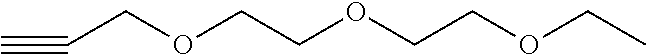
C(OCCOCC#C)COCC
